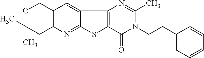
O1C(C)(C)CC2=C(C1)C=C1C(=N2)SC2=C1N=C(C)N(CCC1=CC=CC=C1)C2=O
